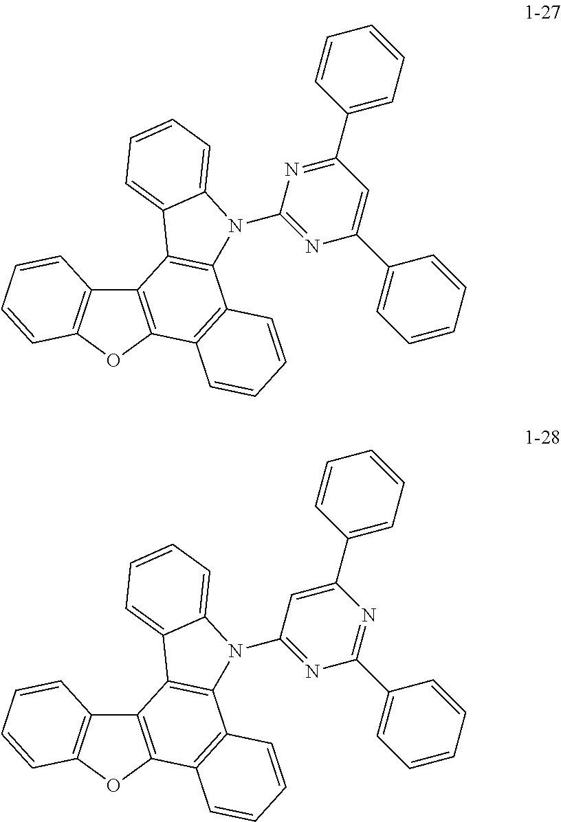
C12=C(OC3=C1C=CC=C3)C1=C(C3=C2C2=CC=CC=C2N3C2=NC(C3=CC=CC=C3)=CC(C3=CC=CC=C3)=N2)C=CC=C1.C12=C(OC3=C1C=CC=C3)C1=C(C3=C2C2=CC=CC=C2N3C2=NC(C3=CC=CC=C3)=NC(C3=CC=CC=C3)=C2)C=CC=C1
